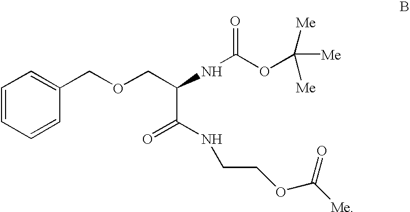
C1=CC=CC(COCC(NC(OC([Me])([Me])[Me])=O)C(NCCOC([Me])=O)=O)=C1
